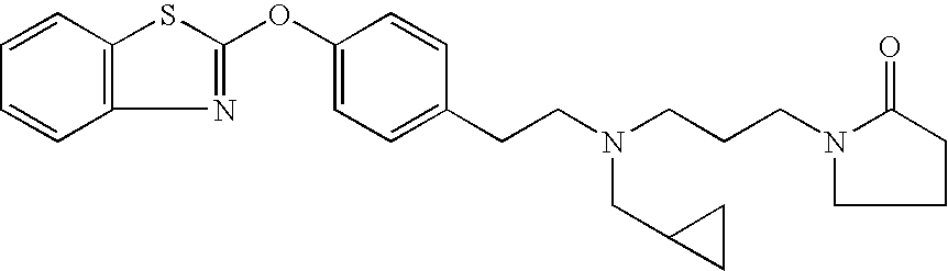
C12=C(C=CC=C1)SC(OC1=CC=C(CCN(CCCN3CCCC3=O)CC3CC3)C=C1)=N2
